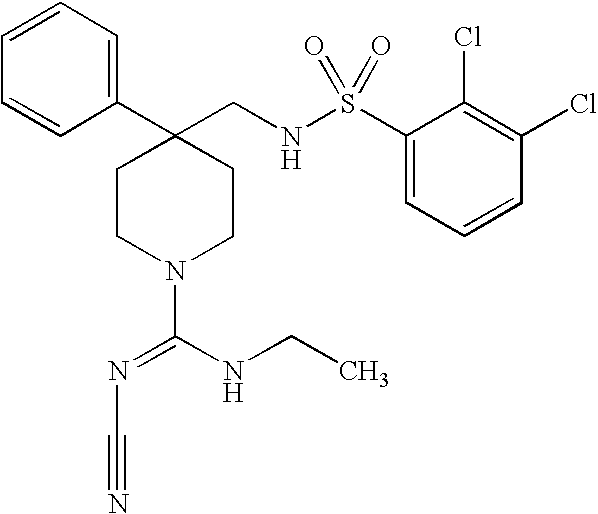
C1(C2(CNS(C3=CC=CC(Cl)=C3Cl)(=O)=O)CCN(C(NCC)=NC#N)CC2)=CC=CC=C1
